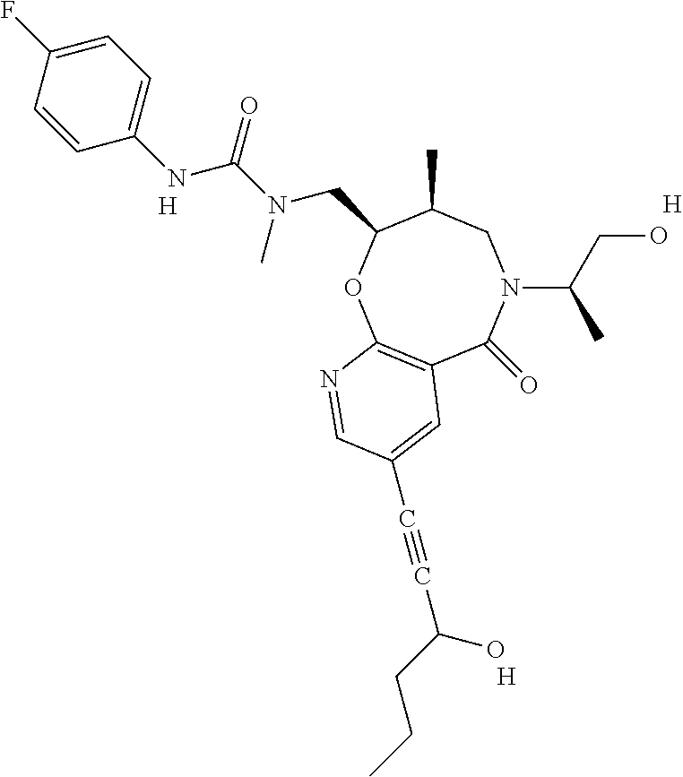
[H].[H].C12=C(OC(CN(C(=O)NC3=CC=C(F)C=C3)C)C(C)CN(C(CO)C)C1=O)N=CC(C#CC(CCC)O)=C2.[H]
